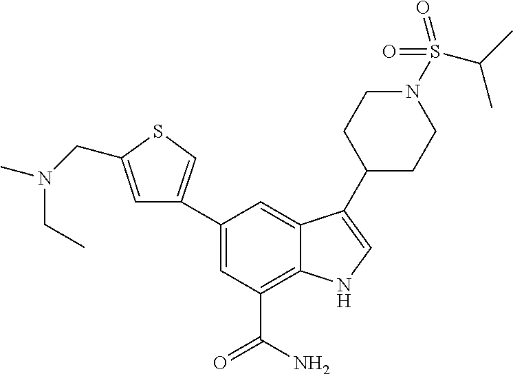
C1=C(C2=CSC(CN(C)CC)=C2)C=C2C(=C1C(N)=O)NC=C2C1CCN(S(C(C)C)(=O)=O)CC1
